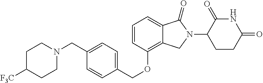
C1(CN2CCC([F3C])CC2)=CC=C(COC2=C3C(=CC=C2)C(=O)N(C2CCC(=O)NC2=O)C3)C=C1
